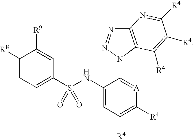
C1([R9])=CC(S(NC2=CC([R4])=C([R4])[A]=C2N2N=NC3=C2C([R4])=C([R4])C([R4])=N3)(=O)=O)=CC=C1[R8]
